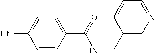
C1=CC(C(=O)NCC2=CN=CC=C2)=CC=C1N
